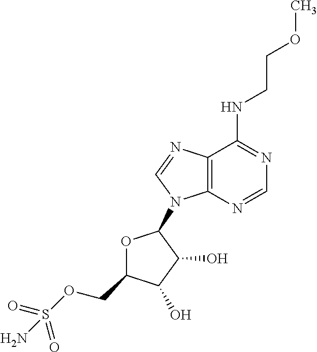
N(C1=NC=NC2=C1N=CN2C1OC(COS(=O)(=O)N)C(O)C1O)CCOC
